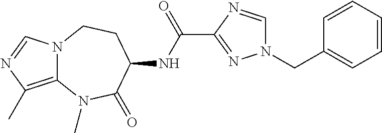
C12=C(C)N=CN1CCC(NC(C1=NN(CC3=CC=CC=C3)C=N1)=O)C(=O)N2C
